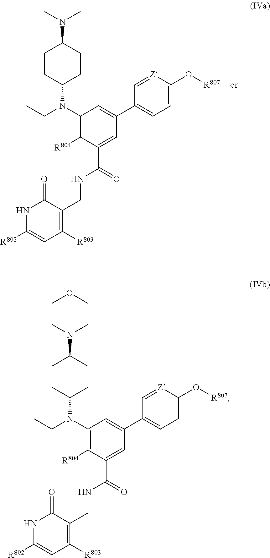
CN(C)C1CCC(N(C2=C([R804])C(C(=O)NCC3=C([R803])C=C([R802])NC3=O)=CC(C3=CC=C(O[R807])[Z]=C3)=C2)CC)CC1.C(N(C)C1CCC(N(C2=C([R804])C(C(=O)NCC3=C([R803])C=C([R802])NC3=O)=CC(C3=CC=C(O[R807])[Z]=C3)=C2)CC)CC1)COC
